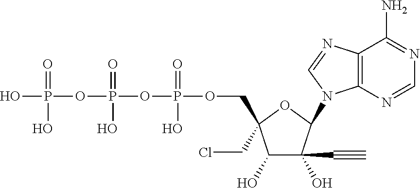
OP(=O)(OP(=O)(O)OP(=O)(O)OCC1(CCl)C(O)C(O)(C#C)C(N2C3=C(N=C2)C(N)=NC=N3)O1)O
